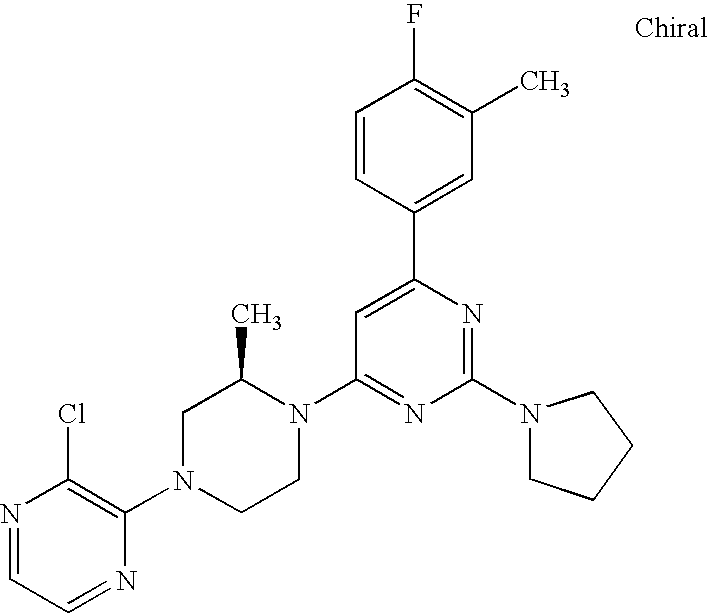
N1=CC=NC(N2CCN(C3=NC(N4CCCC4)=NC(C4=CC(C)=C(F)C=C4)=C3)C(C)C2)=C1Cl
